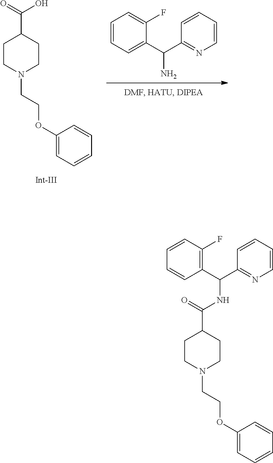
C1=CC=C(C(C2=NC=CC=C2)N)C(F)=C1.C1CN(CCOC2=CC=CC=C2)CCC1C(=O)O.C1CN(CCOC2=CC=CC=C2)CCC1C(NC(C1=C(F)C=CC=C1)C1=NC=CC=C1)=O
